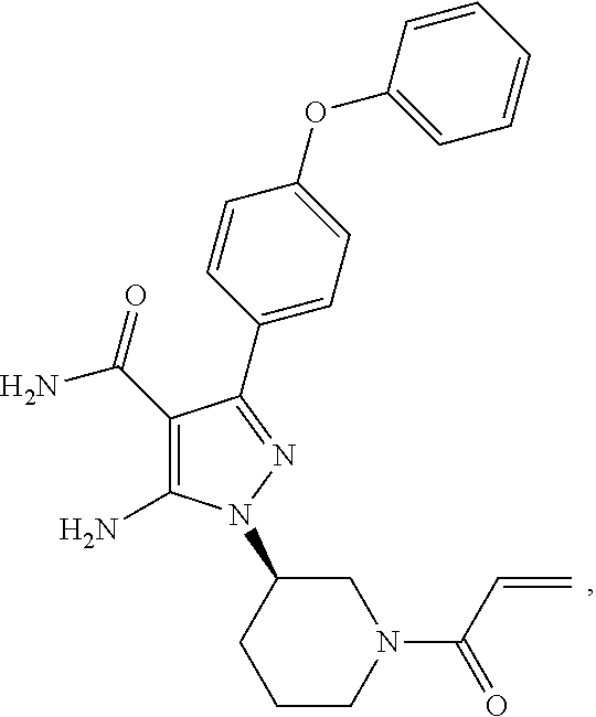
C1(N)=C(C(N)=O)C(C2=CC=C(OC3=CC=CC=C3)C=C2)=NN1C1CCCN(C(=O)C=C)C1
